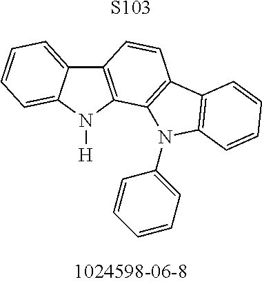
[S103].C12=C(N([H])C3=CC=CC=C13)C1=C(C=C2)C2=C(C=CC=C2)N1C1=CC=CC=C1
